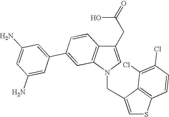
C1(CC(O)=O)=CN(CC2=CSC3=C2C(Cl)=C(Cl)C=C3)C2=C1C=CC(C1=CC(N)=CC(N)=C1)=C2
